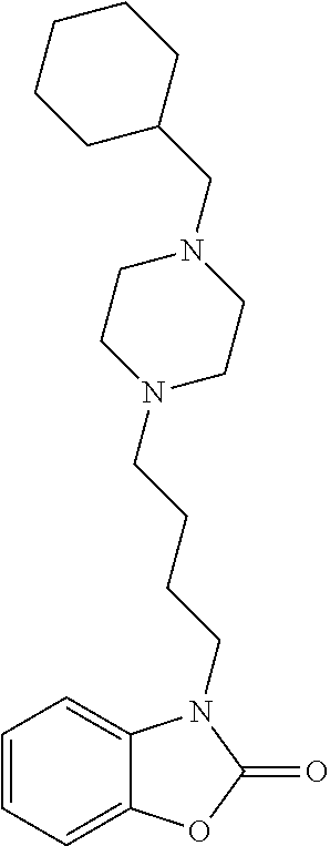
C1=CC=C2C(=C1)N(CCCCN1CCN(CC3CCCCC3)CC1)C(=O)O2
